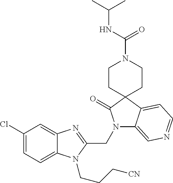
C1(Cl)=CC=C2C(=C1)N=C(CN1C3=CN=CC=C3C3(C1=O)CCN(C(NC(C)C)=O)CC3)N2CCC[CN]
